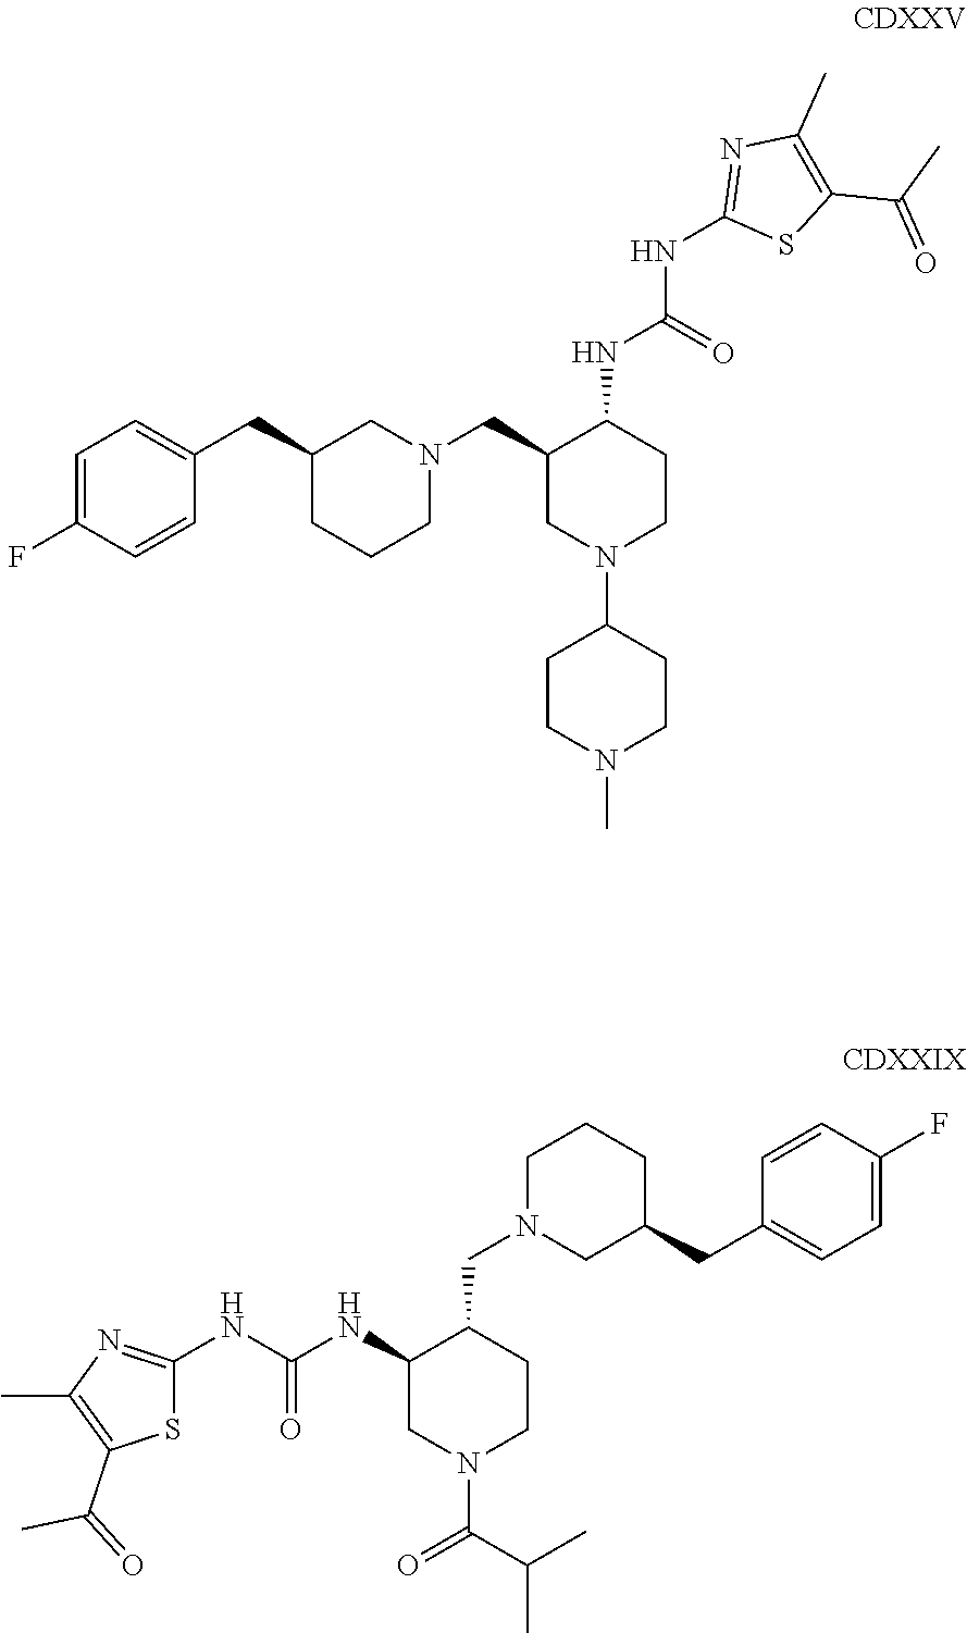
C1=C(F)C=CC(CC2CCCN(CC3CN(C4CCN(C)CC4)CCC3NC(=O)NC3=NC(C)=C(C(=O)C)S3)C2)=C1.N(C(NC1CN(C(=O)C(C)C)CCC1CN1CC(CC2=CC=C(F)C=C2)CCC1)=O)C1=NC(C)=C(C(=O)C)S1
